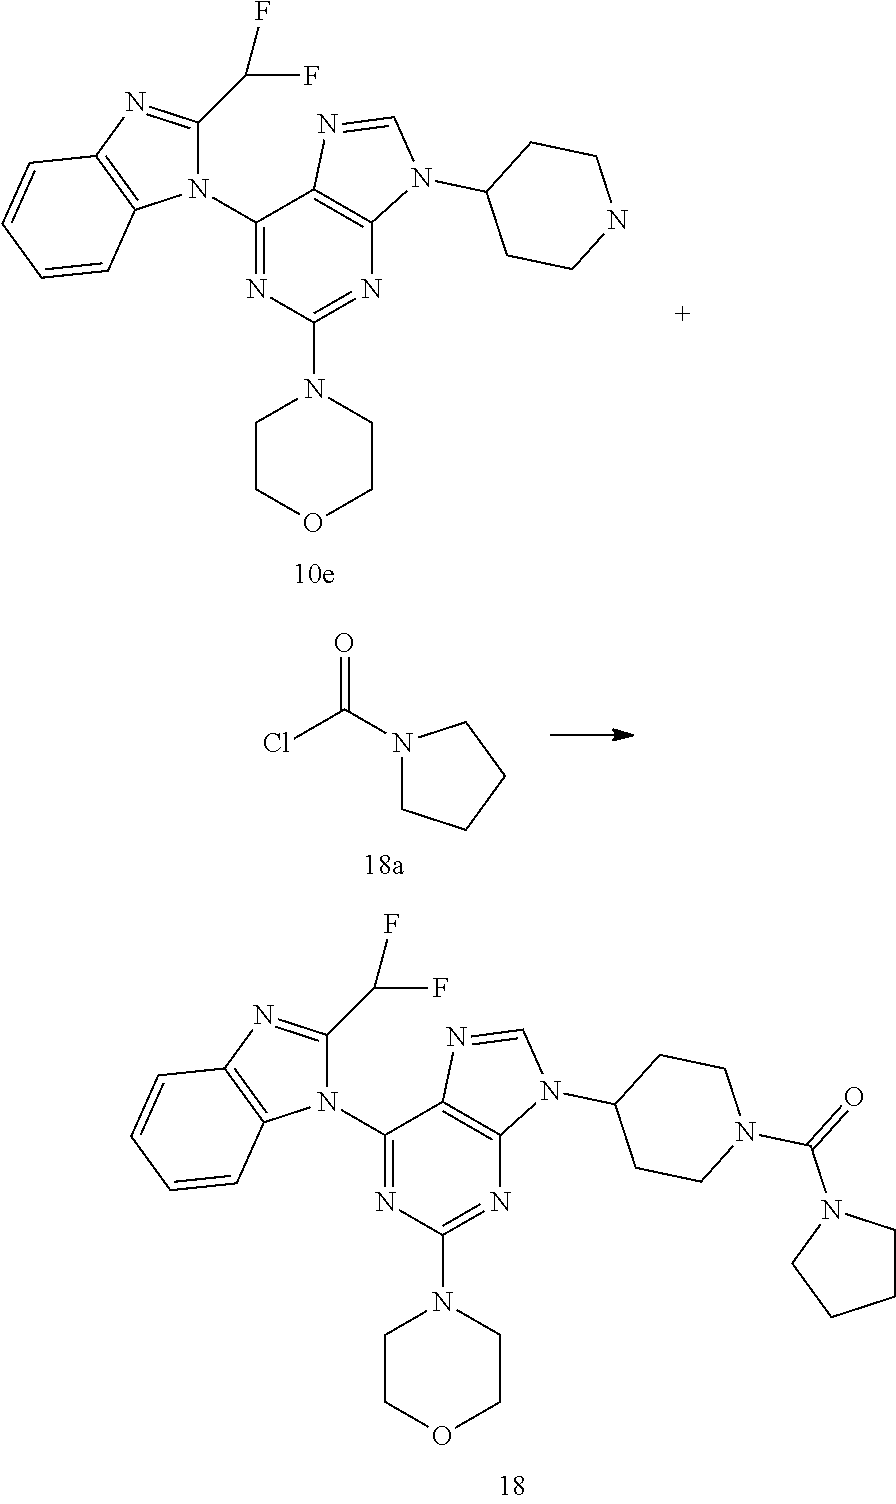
C1(N2C(C(F)F)=NC3=C2C=CC=C3)=NC(N2CCOCC2)=NC2=C1N=CN2C1CCN(C(=O)N2CCCC2)CC1.C1(N2C(C(F)F)=NC3=C2C=CC=C3)=NC(N2CCOCC2)=NC2=C1N=CN2C1CCNCC1.ClC(=O)N1CCCC1
